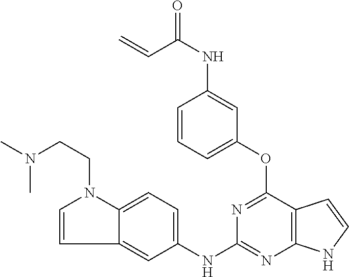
C1(NC2=NC3=C(C(OC4=CC=CC(NC(C=C)=O)=C4)=N2)C=CN3)=CC=C2C(=C1)C=CN2CCN(C)C
